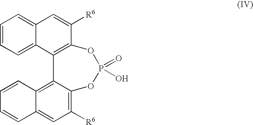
C1=CC=C2C(=C1)C=C([R6])C1=C2C2=C3C(=CC([R6])=C2OP(=O)(O)O1)C=CC=C3
